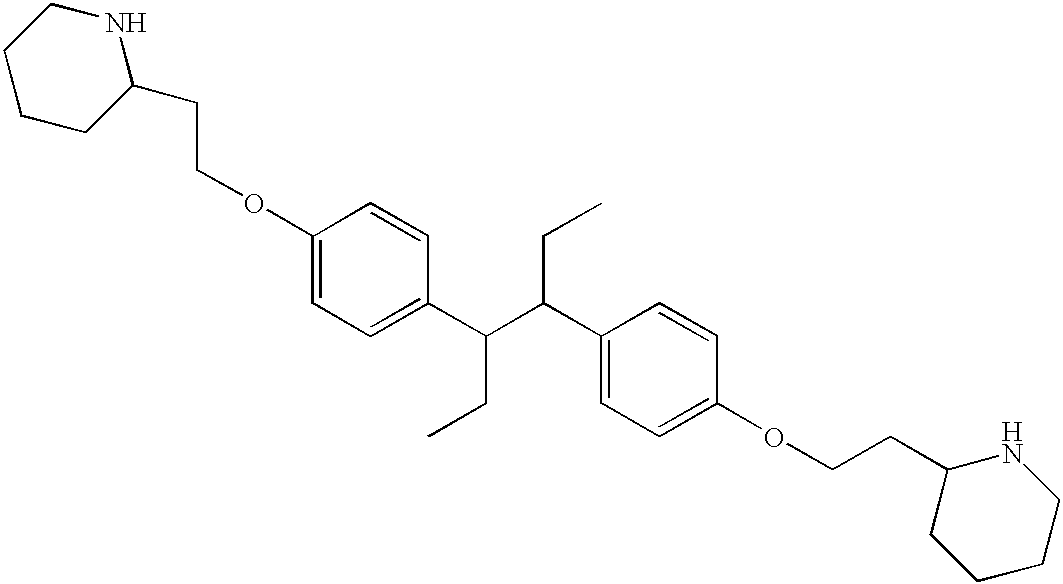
C1(OCCC2CCCCN2)=CC=C(C(CC)C(CC)C2=CC=C(OCCC3CCCCN3)C=C2)C=C1
